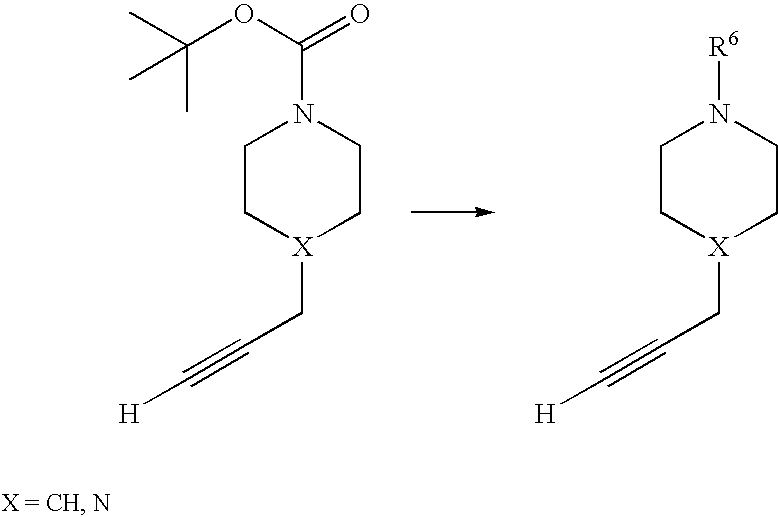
C1C[X](CC#C[H])CCN1[R6].C1C[X](CC#C[H])CCN1C(OC(C)(C)C)=O
